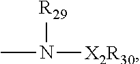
CN([X2R30])[R29]
